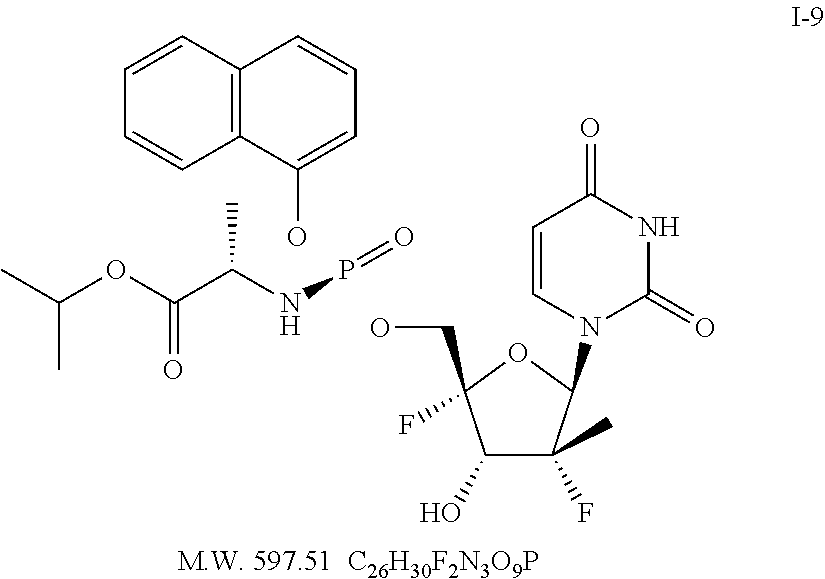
OC1=CC=CC2=C1C=CC=C2.CC(OC(C(NP=O)C)=O)C.OCC1(F)C(O)C(F)(C)C(N2C(=O)NC(=O)C=C2)O1
